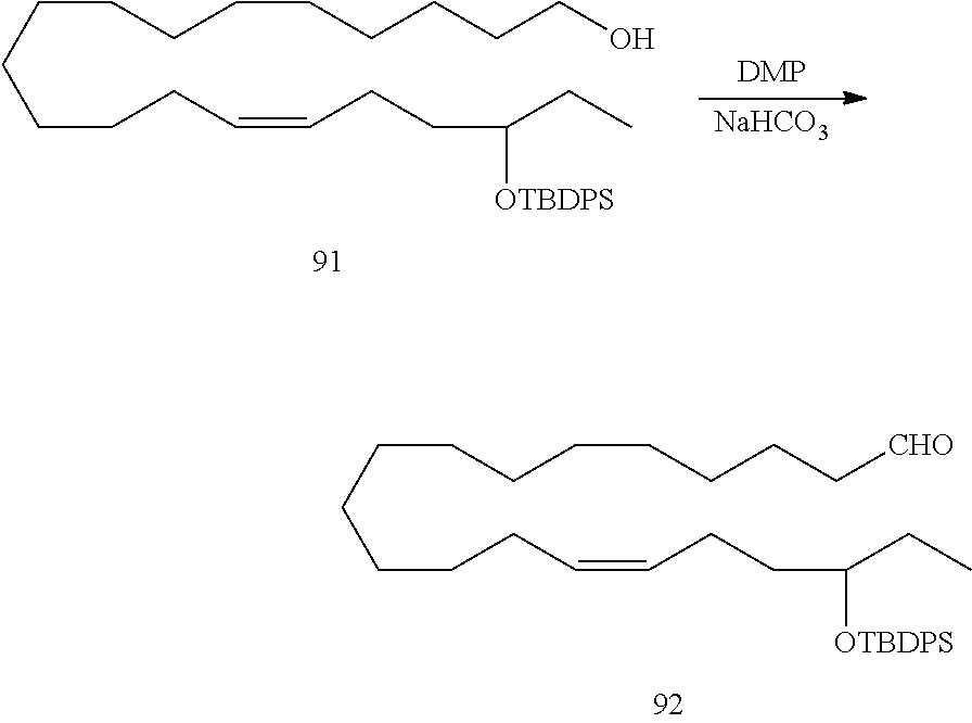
C(CCCCCCC[CHO])CCCCC=CCCC(CC)[OTBDPS].C(CCCCCCCCO)CCCCC=CCCC(CC)[OTBDPS].[NaHCO3]
